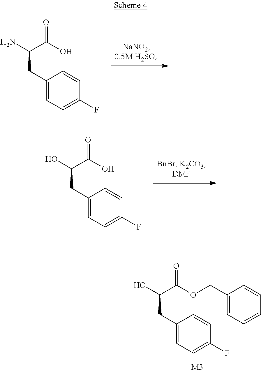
C1(CC(N)C(O)=O)=CC=C(F)C=C1.C1(CC(O)C(OCC2=CC=CC=C2)=O)=CC=C(F)C=C1.[M3].C1(CC(O)C(O)=O)=CC=C(F)C=C1
